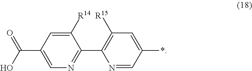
C1=C(C(=O)O)C=C([R14])C(C2=C([R15])C=C(*)C=N2)=N1
